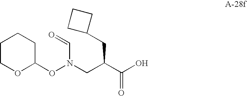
C1COC(ON(CC(C(=O)O)CC2CCC2)C=O)CC1
